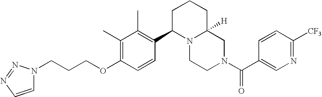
C(OC1=C(C)C(C)=C(C2N3C([H])(CN(C(C4=CN=C([CF3])C=C4)=O)CC3)CCC2)C=C1)CCN1C=CN=N1
